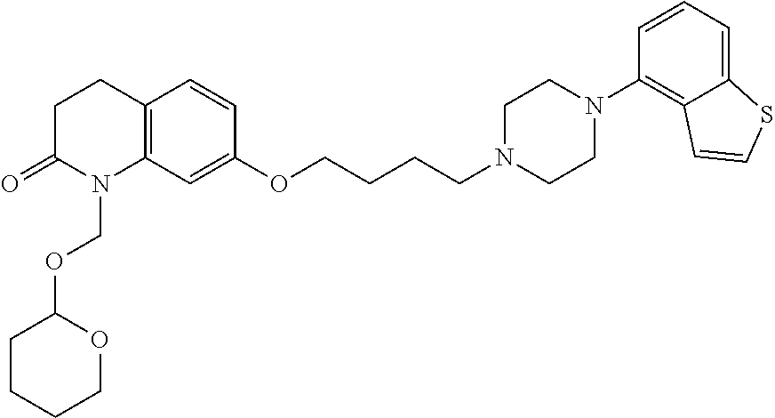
C1C(=O)N(COC2CCCCO2)C2=C(C1)C=CC(OCCCCN1CCN(C3=C4C(=CC=C3)SC=C4)CC1)=C2
